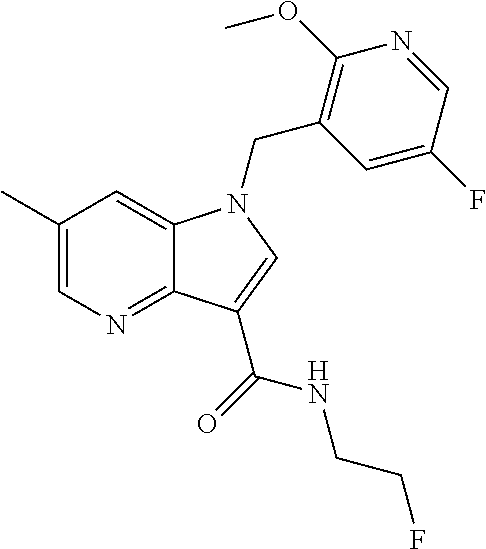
C1(C)=CN=C2C(=C1)N(CC1=C(OC)N=CC(F)=C1)C=C2C(=O)NCCF
